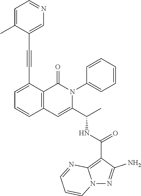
C1=C(C#CC2=CN=CC=C2C)C2=C(C=C1)C=C(C(C)NC(C1=C3N(N=C1N)C=CC=N3)=O)N(C1=CC=CC=C1)C2=O
